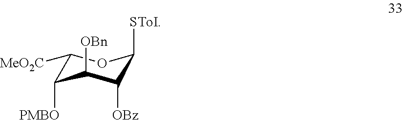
C1([MeO2C])C([PMBO])C([OBn])C([OBz])C([SToI])O1
